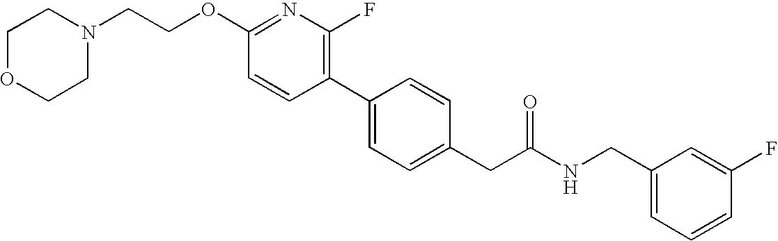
C(OC1=NC(F)=C(C2=CC=C(CC(NCC3=CC=CC(F)=C3)=O)C=C2)C=C1)CN1CCOCC1
